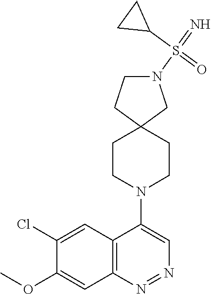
C12=C(N=NC=C1N1CCC3(CC1)CN(S(=N)(C1CC1)=O)CC3)C=C(OC)C(Cl)=C2
